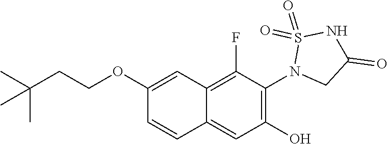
C1(OCCC(C)(C)C)=CC2=C(F)C(N3CC(=O)NS3(=O)=O)=C(O)C=C2C=C1
